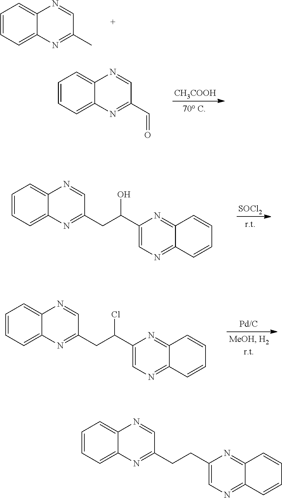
C1=CC=C2C(=C1)N=CC(C)=N2.[CH3COOH].C1=CC=C2C(=C1)N=CC(C=O)=N2.[SOCl2].C1=CC=C2C(=C1)N=CC(CC(C1=CN=C3C(=N1)C=CC=C3)O)=N2.C1=CC=C2C(=C1)N=CC(CC(C1=CN=C3C(=N1)C=CC=C3)Cl)=N2.C1=CC=C2C(=C1)N=CC(CCC1=CN=C3C(=N1)C=CC=C3)=N2
